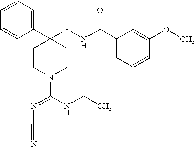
C1(C2(CNC(C3=CC=CC(OC)=C3)=O)CCN(C(NCC)=NC#N)CC2)=CC=CC=C1
